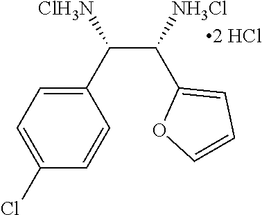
C(C([NH3Cl])C1=CC=CO1)(C1=CC=C(Cl)C=C1)[ClH3N]
